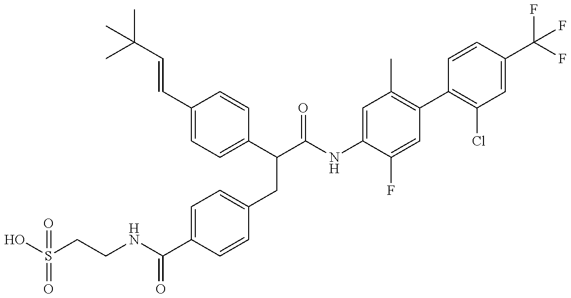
OS(=O)(CCNC(=O)C1=CC=C(CC(C2=CC=C(C=CC(C)(C)C)C=C2)C(=O)NC2=CC(C)=C(C3=C(Cl)C=C(C(F)(F)F)C=C3)C=C2F)C=C1)=O
